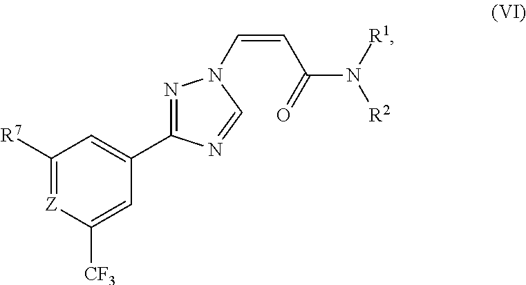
C1([R7])=[Z]C([CF3])=CC(C2=NN(C=CC(=O)N([R2])[R1])C=N2)=C1
